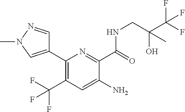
C1(C2=CN(C)N=C2)=C(C(F)(F)F)C=C(N)C(C(NCC(C(F)(F)F)(O)C)=O)=N1
